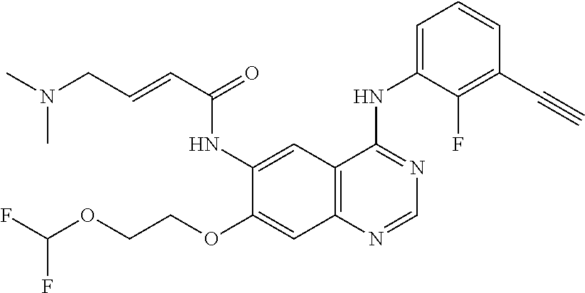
C12=C(N=CN=C1NC1=CC=CC(C#C)=C1F)C=C(OCCOC(F)F)C(NC(C=CCN(C)C)=O)=C2
